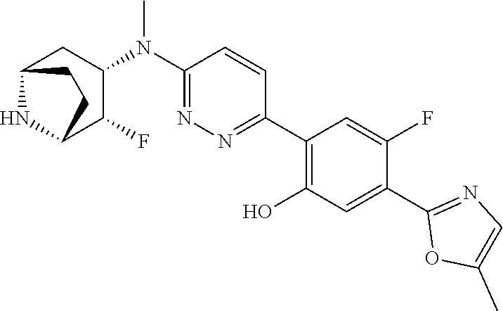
C1(C2=NN=C(N(C3CC4NC(C3F)CC4)C)C=C2)=C(O)C=C(C2=NC=C(C)O2)C(F)=C1
